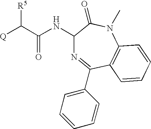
[R5]C(C(NC1N=C(C2=CC=CC=C2)C2=C(N(C)C1=O)C=CC=C2)=O)[Q]
